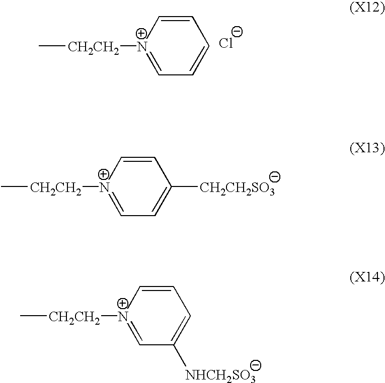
C[CH2CH2][N+]1=CC=C([CH2CH2SO3])C=C1.C[CH2CH2][N+]1=CC([NHCH2SO3])=CC=C1.C[CH2CH2][N+]1=CC=CC=C1.[Cl-]
